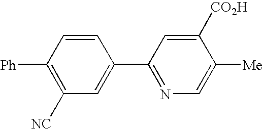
[Ph]C1=C([NC])C=C(C2=NC=C([Me])C([CO2H])=C2)C=C1
